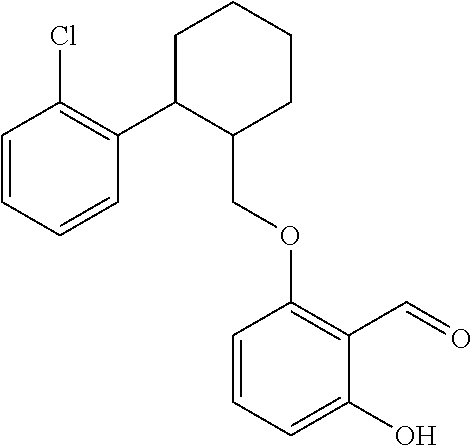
C1C(C2=C(Cl)C=CC=C2)C(COC2=C(C=O)C(O)=CC=C2)CCC1
